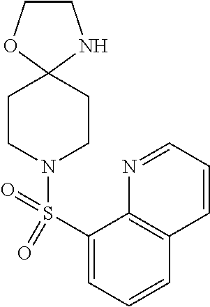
C1COC2(N1)CCN(S(C1=CC=CC3=C1N=CC=C3)(=O)=O)CC2
